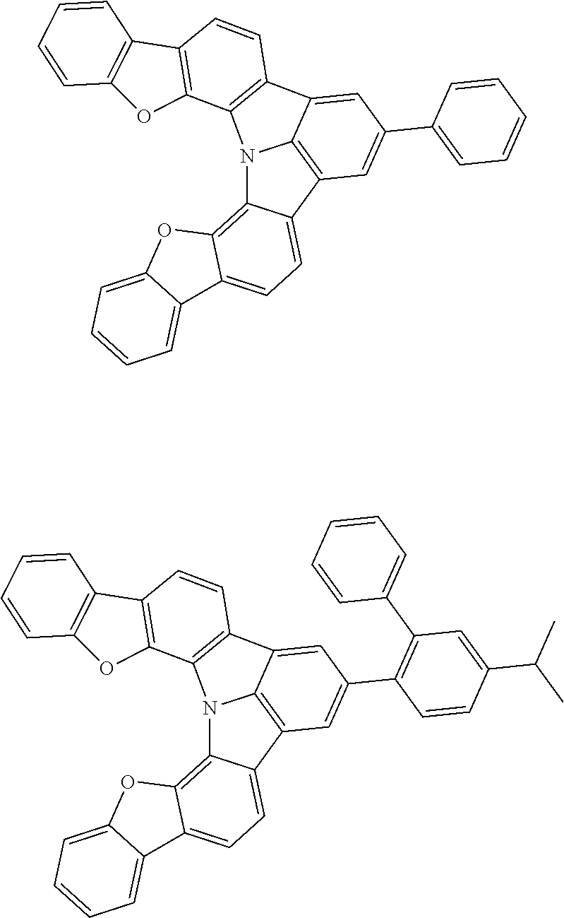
N12C3=C4C(=CC=C3C3=C1C(=CC(C1=CC=CC=C1)=C3)C1=C2C2=C(C=C1)C1=C(O2)C=CC=C1)C1=CC=CC=C1O4.N12C3=C4C(=CC=C3C3=C1C(=CC(C1=C(C5=CC=CC=C5)C=C(C(C)C)C=C1)=C3)C1=C2C2=C(C=C1)C1=C(O2)C=CC=C1)C1=CC=CC=C1O4
